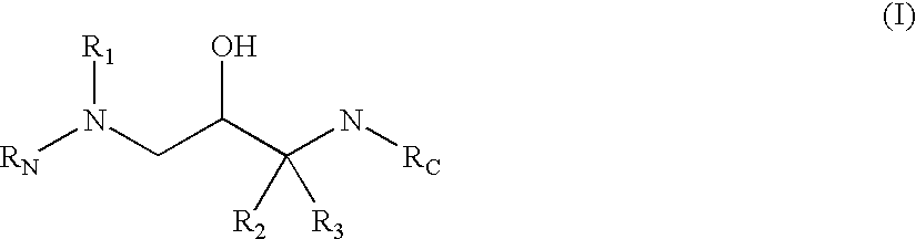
[RN]N(CC(C(N[RC])([R2])[R3])O)[R1]
